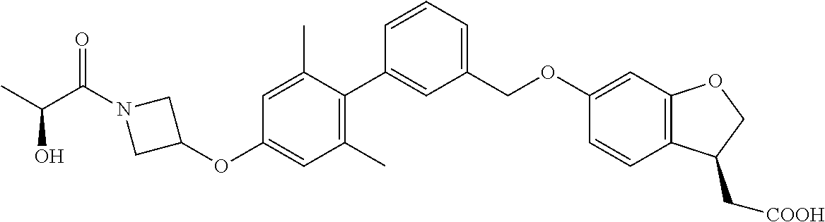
C1(C)=C(C2=CC(COC3=CC4=C(C=C3)C(C[COOH])CO4)=CC=C2)C(C)=CC(OC2CN(C(C(C)O)=O)C2)=C1
